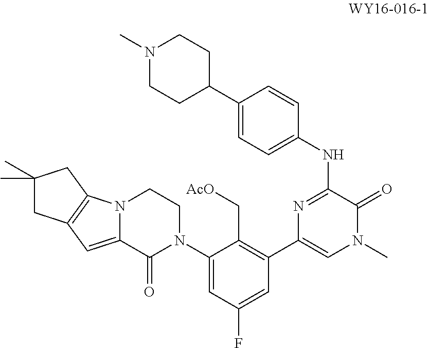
C1(N2CCN3C(=CC4=C3CC(C)(C)C4)C2=O)=CC(F)=CC(C2=CN(C)C(=O)C(NC3=CC=C(C4CCN(C)CC4)C=C3)=N2)=C1C[AcO]
